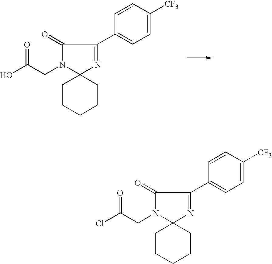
C1CCCCC12N=C(C1=CC=C([CF3])C=C1)C(=O)N2CC(O)=O.C1CCCCC12N=C(C1=CC=C([CF3])C=C1)C(=O)N2CC(Cl)=O
